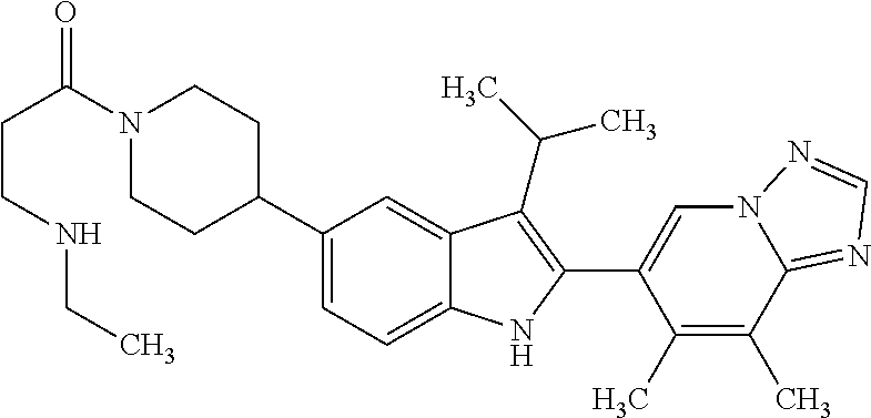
C(C(=O)N1CCC(C2=CC=C3C(=C2)C(C(C)C)=C(C2=CN4C(=NC=N4)C(C)=C2C)N3)CC1)CNCC
